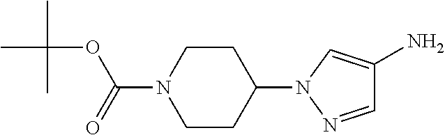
C1=NN(C2CCN(C(OC(C)(C)C)=O)CC2)C=C1N
